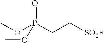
C(P(OC)(=O)OC)C[SO2F]
